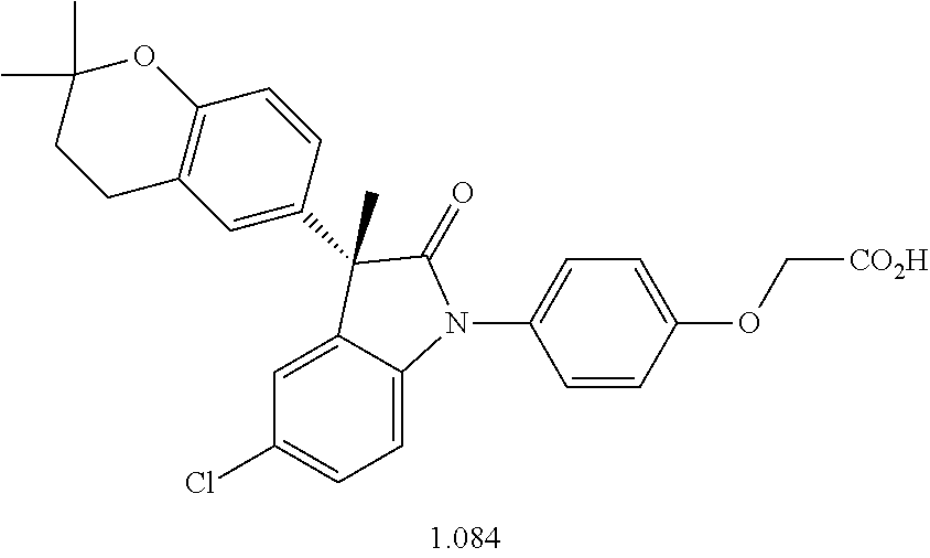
C1=C2C(=CC=C1Cl)N(C1=CC=C(OC[CO2H])C=C1)C(=O)C2(C)C1=CC2=C(C=C1)OC(C)(C)CC2
